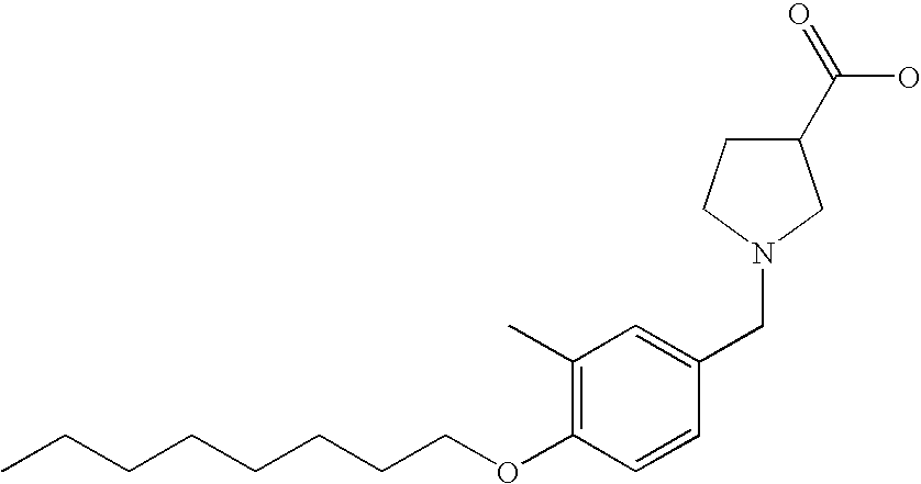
C1(C)=C(OCCCCCCCC)C=CC(CN2CC(C(=O)O)CC2)=C1
